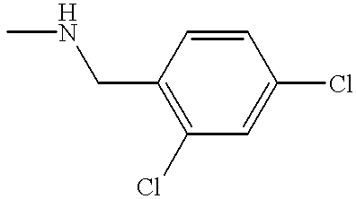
CNCC1=C(Cl)C=C(Cl)C=C1
